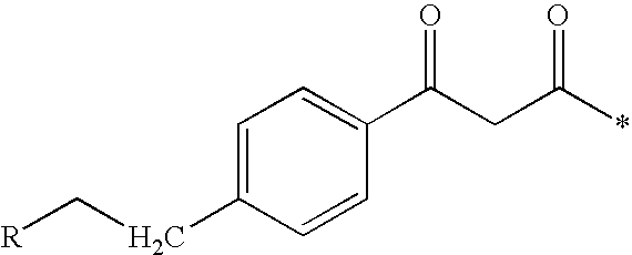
C(C1=CC=C(C(CC(*)=O)=O)C=C1)C[R]
